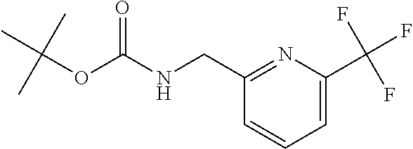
C1=C(C(F)(F)F)N=C(CNC(OC(C)(C)C)=O)C=C1
